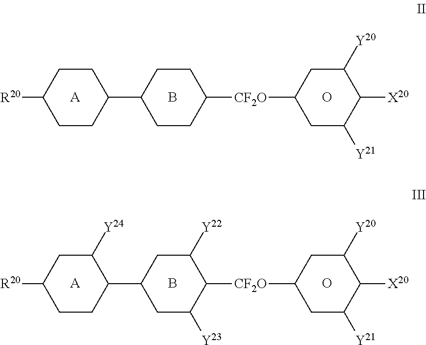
[A].B.C1CC([R20])CCC1C1CCC([CF2O]C2CC([Y20])C([X20])C([Y21])C2)CC1.O.[A].B.C1([Y24])CC([R20])CCC1C1CC([Y22])C([CF2O]C2CC([Y20])C([X20])C([Y21])C2)C([Y23])C1.O
